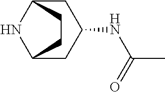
C12CC(NC(C)=O)CC(N1)CC2
